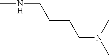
CNCCCCN(C)C
